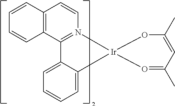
C12=N(C=CC3=C1C=CC=C3)[Ir]1(O=C(C)C=C(C)O1)C1=CC=CC=C21
